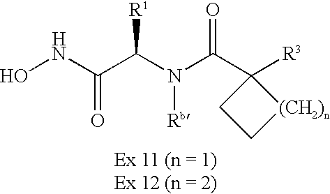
ONC(C(N(C(C1([R3])CC[(CH2)n]1)=O)[Rb])[R1])=O
